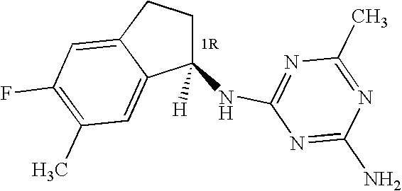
C1(NC2=NC(C)=NC(N)=N2)([H])CCC2=CC(F)=C(C)C=C12
